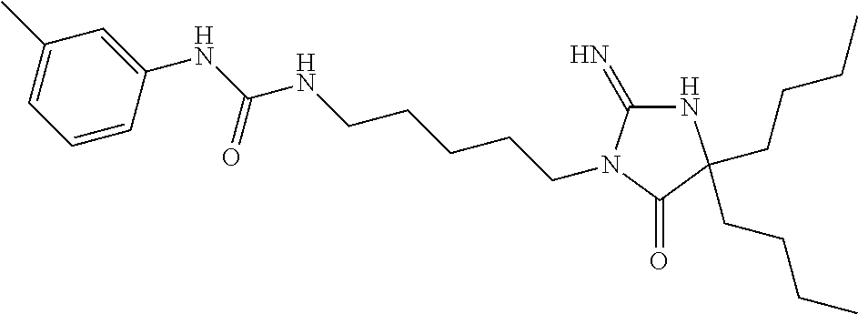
N1C(=N)N(CCCCCNC(=O)NC2=CC(C)=CC=C2)C(=O)C1(CCCC)CCCC
